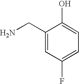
C1(CN)=CC(F)=CC=C1O
